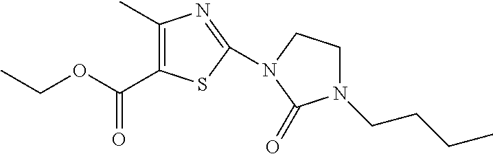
C1(C)=C(C(OCC)=O)SC(N2C(=O)N(CCCC)CC2)=N1
